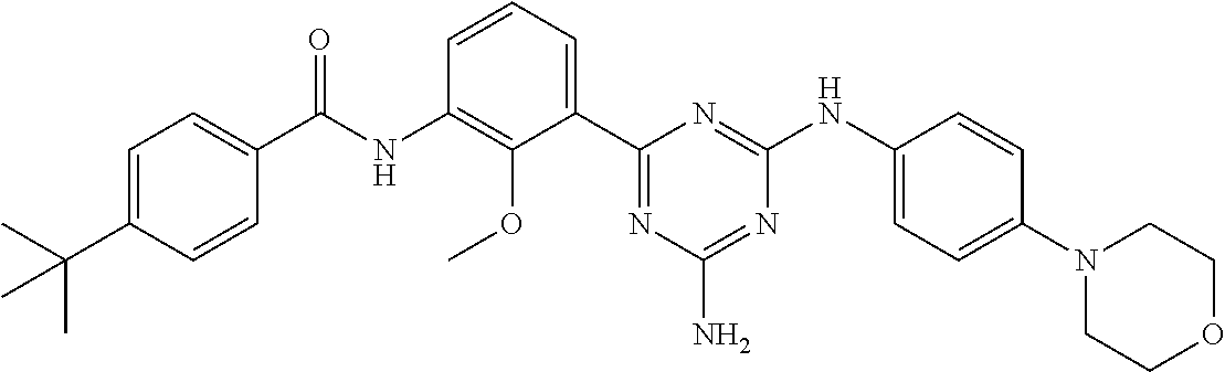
N(C1=C(OC)C(C2=NC(N)=NC(NC3=CC=C(N4CCOCC4)C=C3)=N2)=CC=C1)C(=O)C1=CC=C(C(C)(C)C)C=C1
